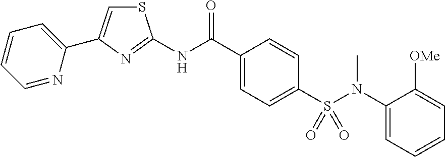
C1=CC=C([OMe])C(N(S(C2=CC=C(C(NC3=NC(C4=CC=CC=N4)=CS3)=O)C=C2)(=O)=O)C)=C1
